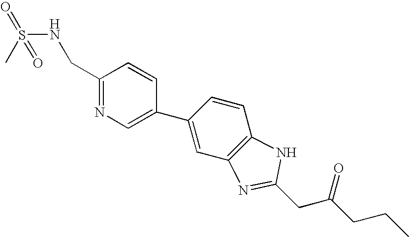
C1(CNS(=O)(=O)C)=NC=C(C2=CC3=C(C=C2)NC(CC(CCC)=O)=N3)C=C1
